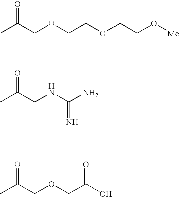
CC(COCCOCCO[Me])=O.CC(CNC(N)=N)=O.CC(COCC(O)=O)=O
